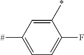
C1(*)=CC([#])=CC=C1F
